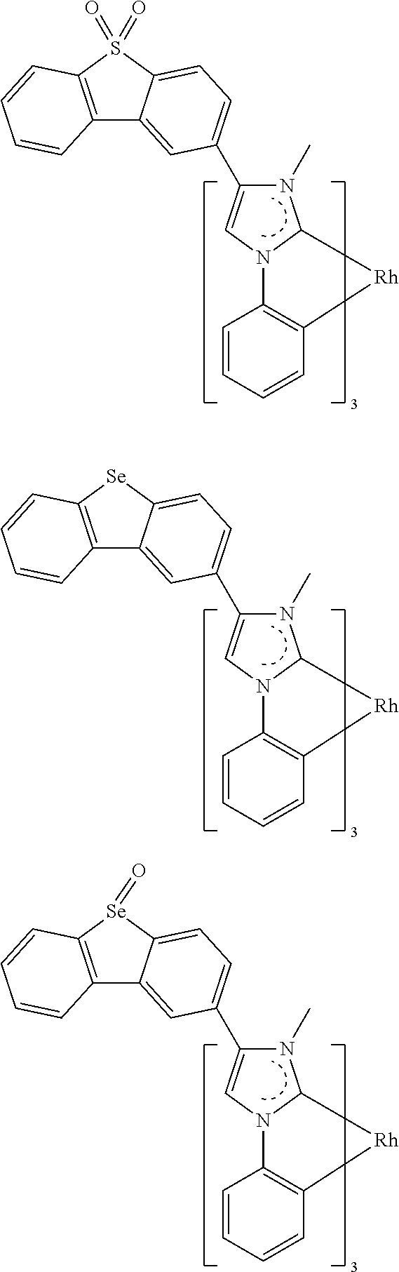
C12=C(S(=O)(=O)C3=CC=C(C4=CN5C(N4C)C[Rh]C4=C5C=CC=C4)C=C13)C=CC=C2.C12=C([Se]C3=CC=C(C4=CN5C(N4C)C[Rh]C4=C5C=CC=C4)C=C13)C=CC=C2.C12=C([Se](=O)C3=CC=C(C4=CN5C(N4C)C[Rh]C4=C5C=CC=C4)C=C13)C=CC=C2
